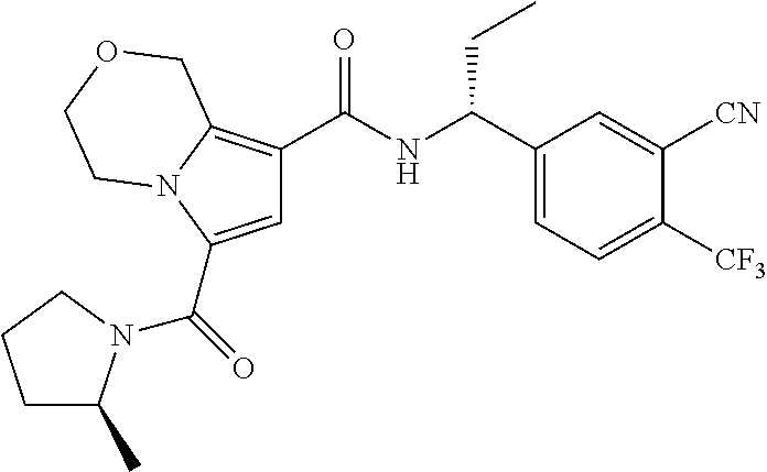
C(=O)(C1=CC(C(NC(C2=CC=C([CF3])C([CN])=C2)CC)=O)=C2N1CCOC2)N1C(C)CCC1
